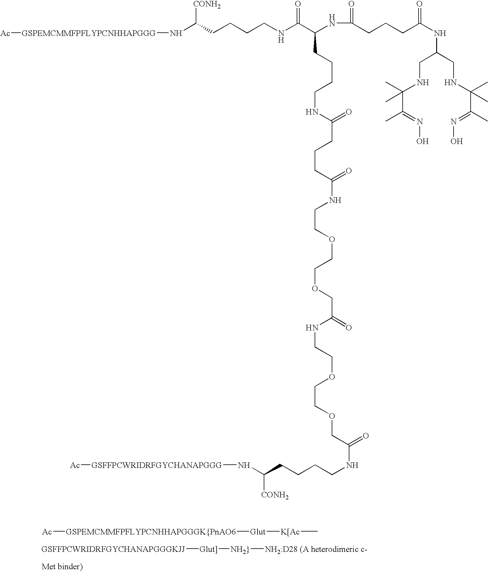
[Ac][GSPEMCMMFPFLYPCNHHAPGGGK{PnAO6][Glut][K[Ac]C.[GSFFPCWRIDRFGYCHANAPGGGKJJ][Glut]][NH2}][NH2:D28 (A heterodimeric c-].[Ac][GSPEMCMMFPFLYPCNHHAPGGG]NC(CCCCNC(=O)C(NC(CCCC(=O)NC(CNC(C(C)=NO)(C)C)CNC(C(C)=NO)(C)C)=O)CCCCNC(CCCC(NCCOCCOCC(NCCOCCOCC(NCCCCC(N[GSFFPCWRIDRFGYCHANAPGGG][Ac])[CONH2])=O)=O)=O)=O)[CONH2]
